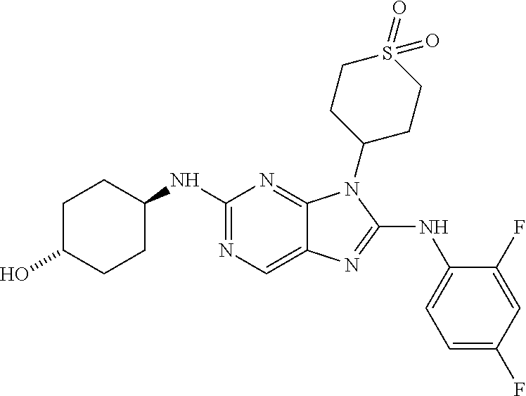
N1=C(NC2=CC=C(F)C=C2F)N(C2CCS(=O)(=O)CC2)C2=NC(NC3CCC(O)CC3)=NC=C12
